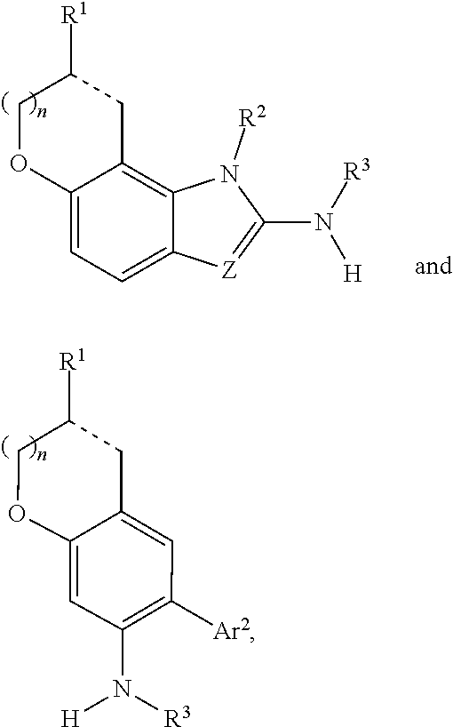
C12=CC([Ar2])=C(N([H])[R3])C=C1OCC([R1])C2.N1([R2])C(N([R3])[H])=[Z]C2=CC=C3C(=C12)CC([R1])CO3
